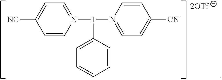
C1=CN(I(C2=CC=CC=C2)N2=CC=C([CN])C=C2)=CC=C1[NC]
